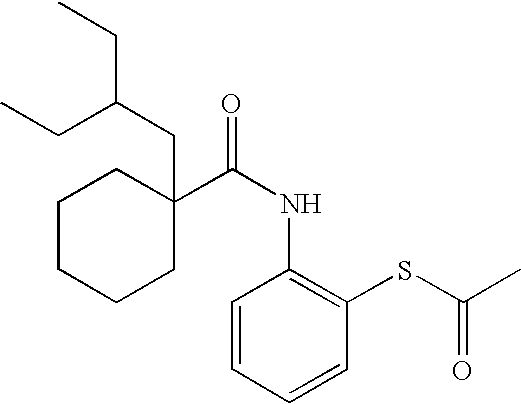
C1C(C(NC2=C(SC(C)=O)C=CC=C2)=O)(CC(CC)CC)CCCC1
